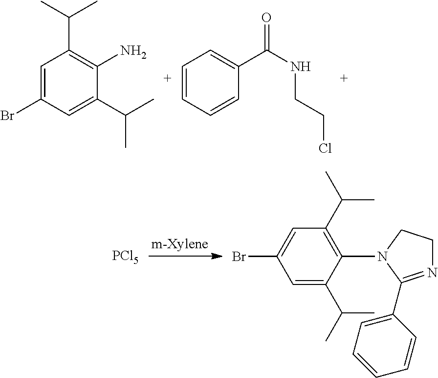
C1=C(Br)C=C(C(C)C)C(N)=C1C(C)C.C1=CC=C(C(NCCCl)=O)C=C1.[PCl5].C1=C(C(C)C)C(N2C(C3=CC=CC=C3)=NCC2)=C(C(C)C)C=C1Br
